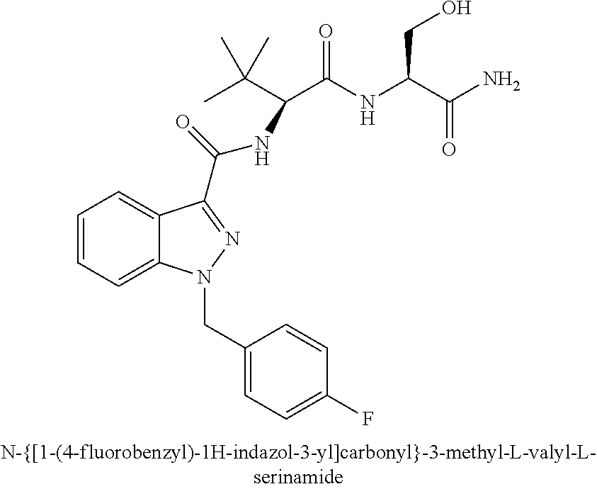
C1=CC=C2C(=C1)C(C(=O)NC(C(C)(C)C)C(NC(C(N)=O)CO)=O)=NN2CC1=CC=C(F)C=C1
